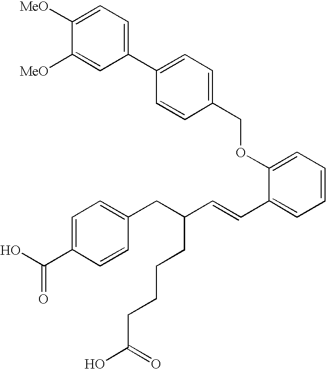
C1([MeO])=CC=C(C2=CC=C(COC3=CC=CC=C3C=CC(CC3=CC=C(C(O)=O)C=C3)CCCCC(O)=O)C=C2)C=C1[MeO]
